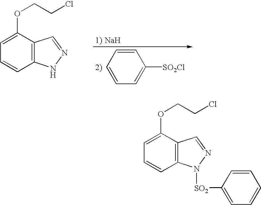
C12=C(C(OCCCl)=CC=C1)C=NN2[SO2]C1=CC=CC=C1.C12=C(C(OCCCl)=CC=C1)C=NN2.C1=CC=CC=C1[SO2Cl]
